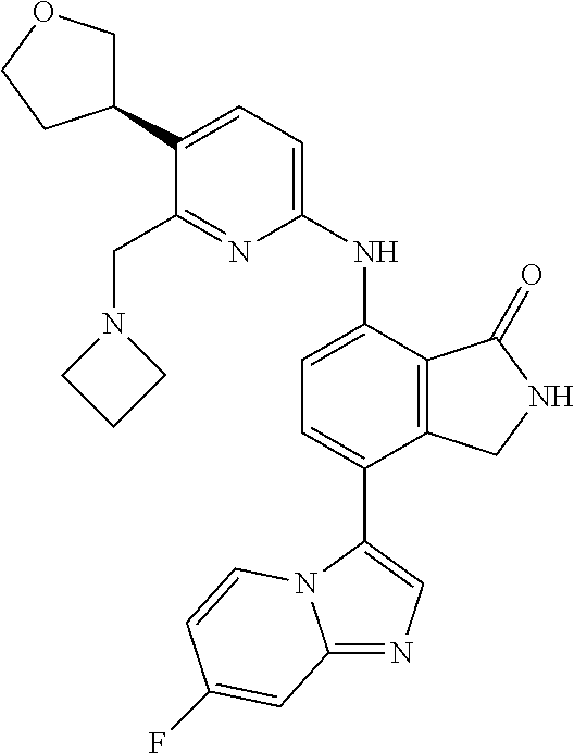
C12=NC=C(C3=CC=C(NC4=CC=C(C5COCC5)C(CN5CCC5)=N4)C4=C3CNC4=O)N1C=CC(F)=C2
